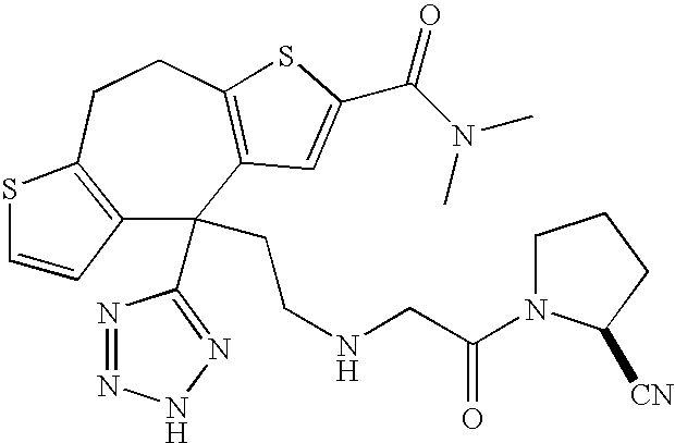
C12=C(CCC3=C(C1(C1=NNN=N1)CCNCC(=O)N1CCCC1[CN])C=C(C(N(C)C)=O)S3)SC=C2
